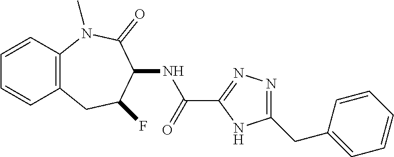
N(C(C1=NN=C(CC2=CC=CC=C2)N1)=O)C1C(F)CC2=C(C=CC=C2)N(C)C1=O
